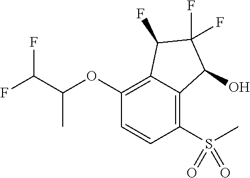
C1(OC(C(F)F)C)=C2C(=C(S(=O)(C)=O)C=C1)C(O)C(F)(F)C2F
